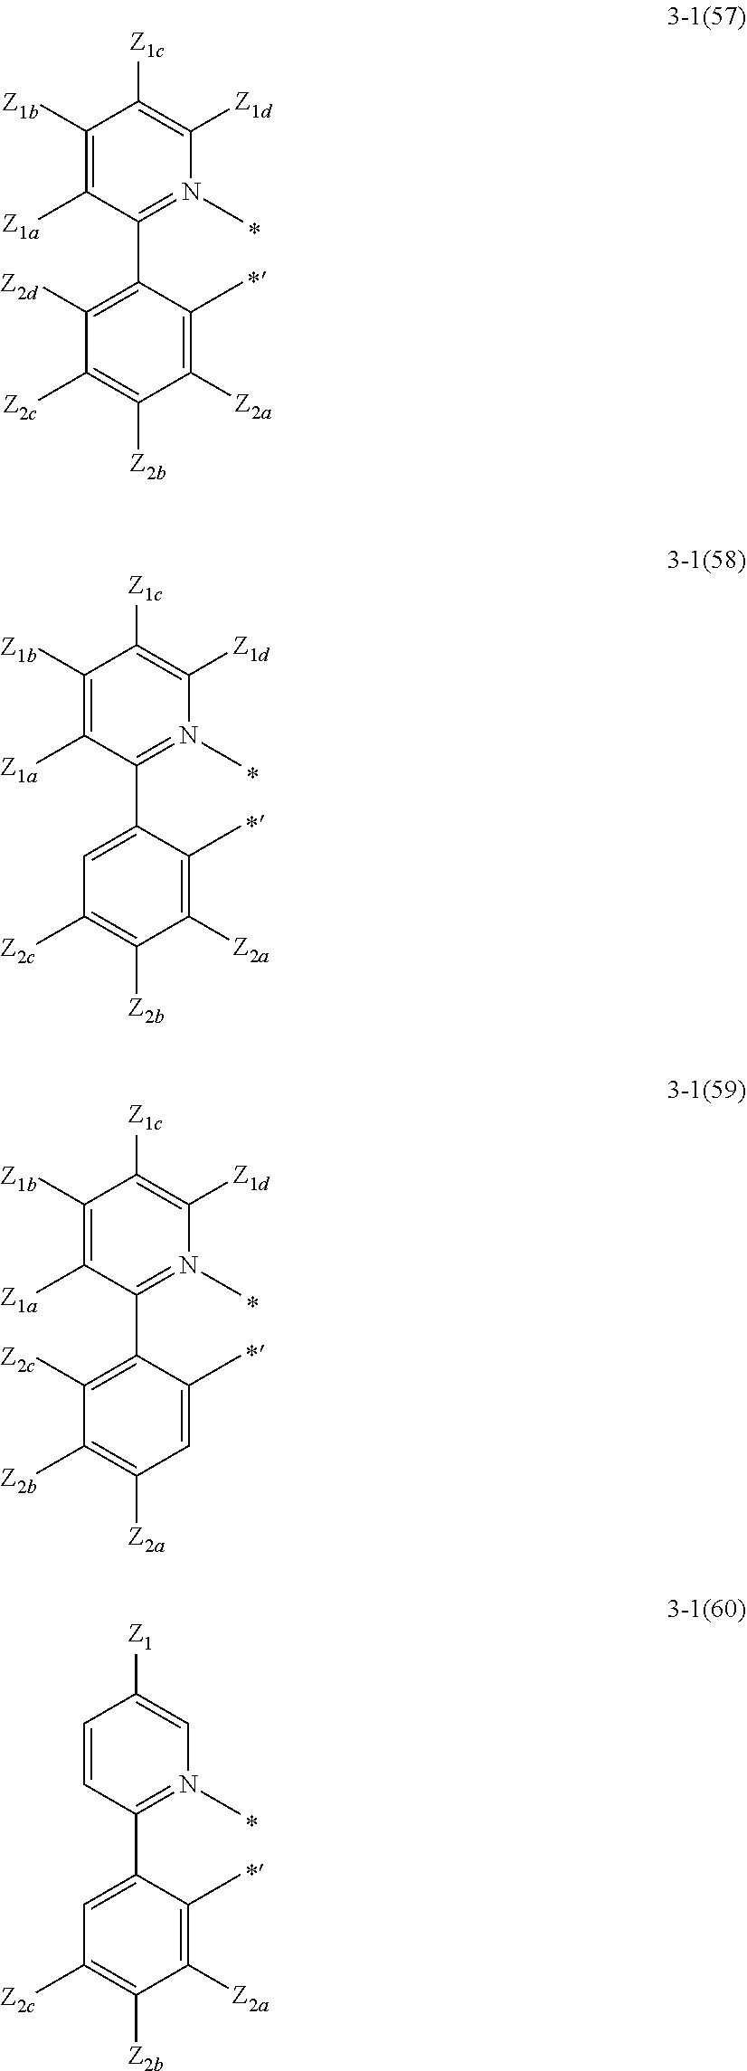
C1([Z1b])=C([Z1a])C(C2=C([Z2d])C([Z2c])=C([Z2b])C([Z2a])=C2C)=N(C)C([Z1d])=C1[Z1c].C1([Z1b])=C([Z1a])C(C2=CC([Z2c])=C([Z2b])C([Z2a])=C2C)=N(C)C([Z1d])=C1[Z1c].C1([Z1b])=C([Z1a])C(C2=C([Z2c])C([Z2b])=C([Z2a])C=C2C)=N(C)C([Z1d])=C1[Z1c].C1=CC(C2=CC([Z2c])=C([Z2b])C([Z2a])=C2C)=N(C)C=C1[Z1]
